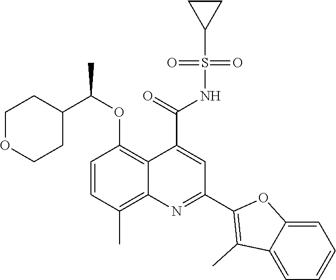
C1=CC(C)=C2C(=C1OC(C1CCOCC1)C)C(C(=O)NS(C1CC1)(=O)=O)=CC(C1=C(C)C3=CC=CC=C3O1)=N2
